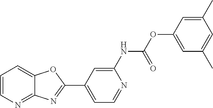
C1=C(NC(OC2=CC(C)=CC(C)=C2)=O)N=CC=C1C1=NC2=NC=CC=C2O1
